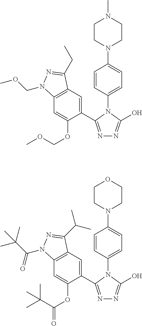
C1CN(C2=CC=C(N3C(C4=CC5=C(C=C4OCOC)N(COC)N=C5CC)=NN=C3O)C=C2)CCN1C.C1CN(C2=CC=C(N3C(C4=CC5=C(C=C4OC(C(C)(C)C)=O)N(C(C(C)(C)C)=O)N=C5C(C)C)=NN=C3O)C=C2)CCO1
